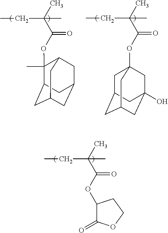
CC(CC)(C(=O)OC1C(=O)OCC1)C.CC(CC)(C(=O)OC1(C)C2CC3CC(CC1C3)C2)C.CC(CC)(C(=O)OC12CC3CC(CC(O)(C1)C3)C2)C
